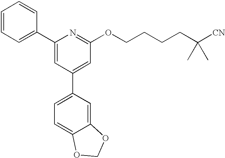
C1=CC=C(C2=CC(C3=CC=C4OCOC4=C3)=CC(OCCCCC([CN])(C)C)=N2)C=C1
